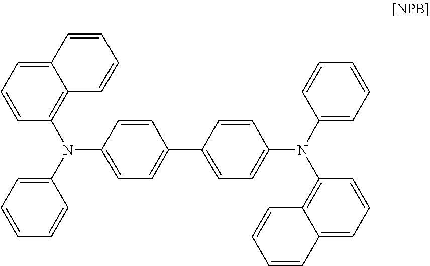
C1(N(C2=CC=CC=C2)C2=C3C(=CC=C2)C=CC=C3)=CC=C(C2=CC=C(N(C3=CC=CC=C3)C3=C4C(=CC=C3)C=CC=C4)C=C2)C=C1
